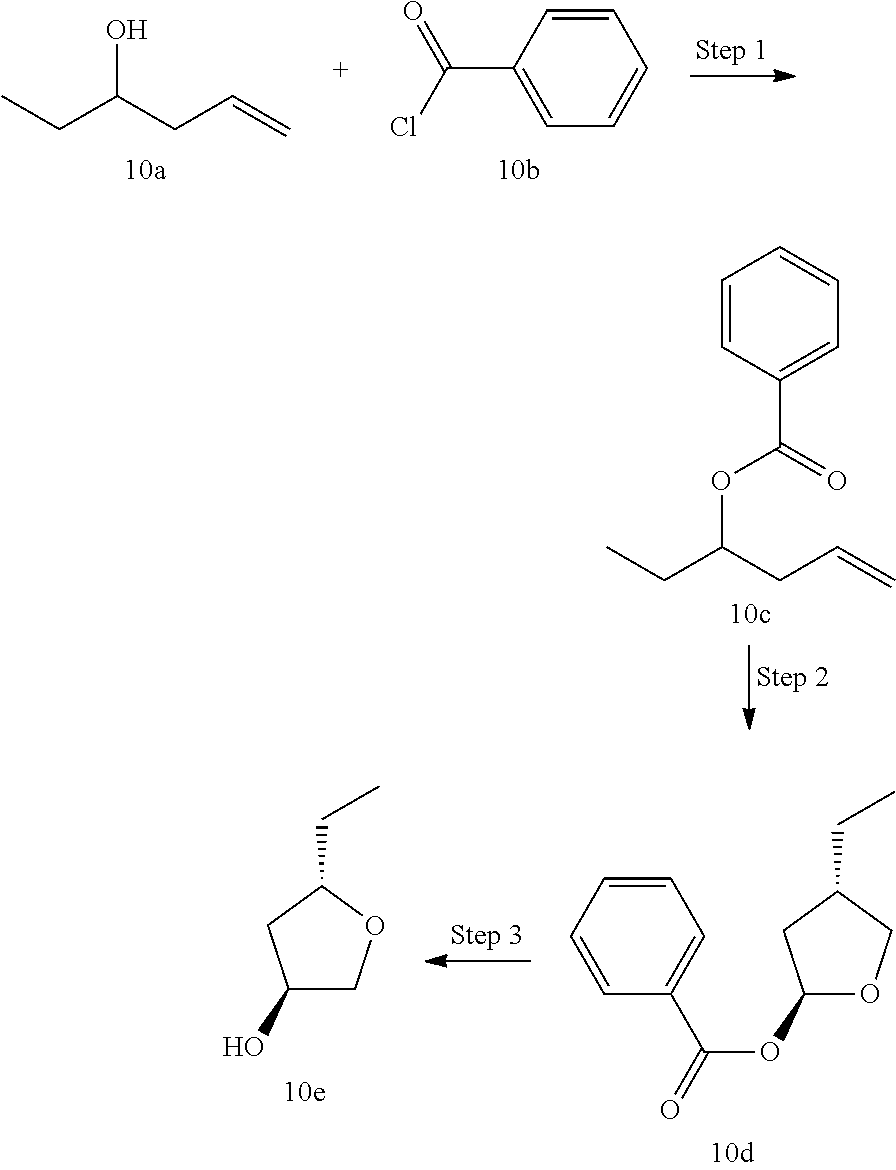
C(C(CC=C)O)C.C1=CC(C(Cl)=O)=CC=C1.C1=CC(C(=O)OC(CC)CC=C)=CC=C1.C1(O)COC(CC)C1.C1=CC=CC(C(=O)OC2OCC(CC)C2)=C1
